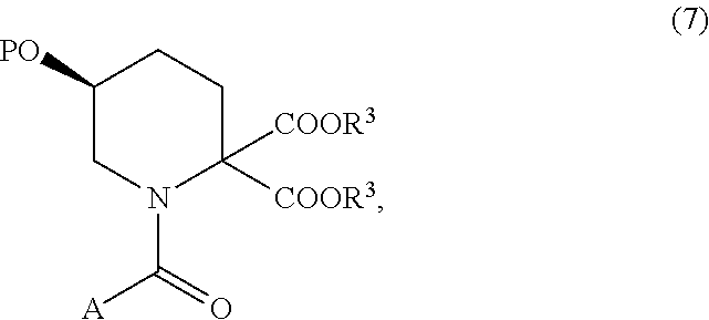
C1N(C([A])=O)C([COOR3])([COOR3])CCC1[PO]
